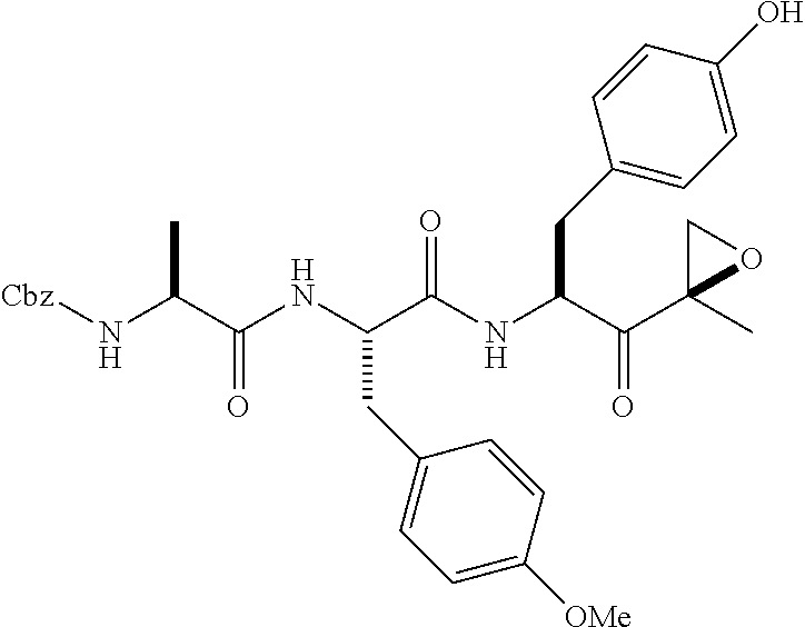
N(C(C(NC(C(NC(C(C1(C)OC1)=O)CC1=CC=C(O)C=C1)=O)CC1=CC=C([OMe])C=C1)=O)C)[Cbz]
